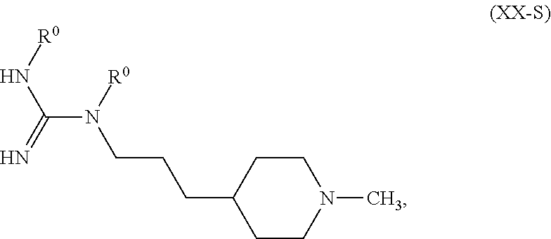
N(CCCC1CCN(C)CC1)(C(N[R0])=N)[R0]
